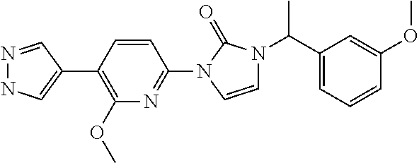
N1=CC(C2=C(OC)N=C(N3C=CN(C(C4=CC=CC(OC)=C4)C)C3=O)C=C2)=CN1
